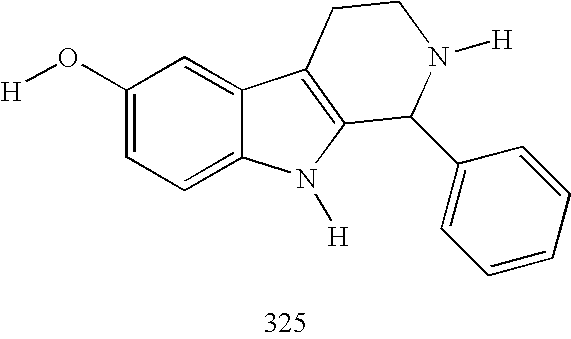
C1(O[H])=CC=C2C(=C1)C1=C(N2[H])C(C2=CC=CC=C2)N([H])CC1
